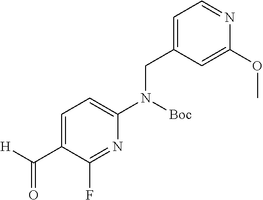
N1=C(F)C(C(=O)[H])=CC=C1N(CC1=CC=NC(OC)=C1)[Boc]
